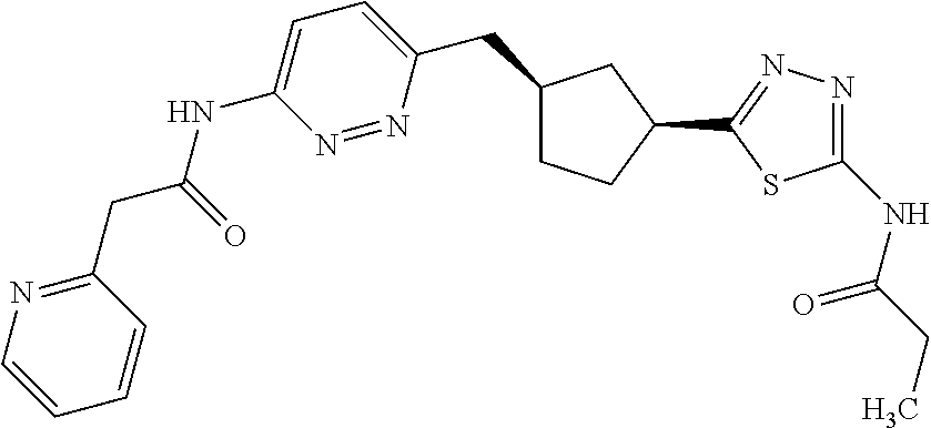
C1(CC2=CC=C(NC(CC3=NC=CC=C3)=O)N=N2)CCC(C2=NN=C(NC(CC)=O)S2)C1
